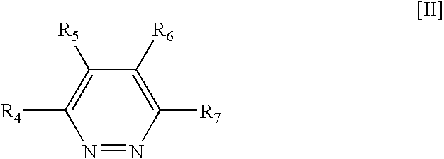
N1=NC([R7])=C([R6])C([R5])=C1[R4]
